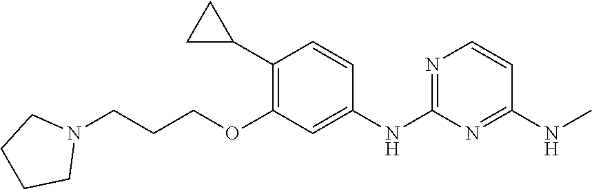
C1(NC)=NC(NC2=CC(OCCCN3CCCC3)=C(C3CC3)C=C2)=NC=C1
